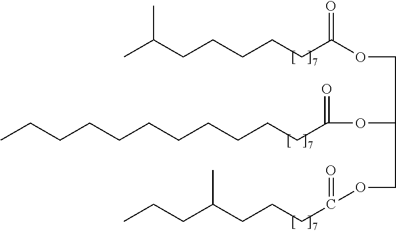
CC(CCCCCC(OCC(OC(CCCCCCCCCCC)=O)COC(=O)CCCC(CCC)C)=O)C
